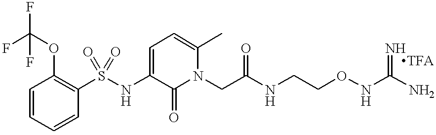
C1=CC(S(NC2=CC=C(C)N(CC(=O)NCCONC(N)=N)C2=O)(=O)=O)=C(OC(F)(F)F)C=C1
